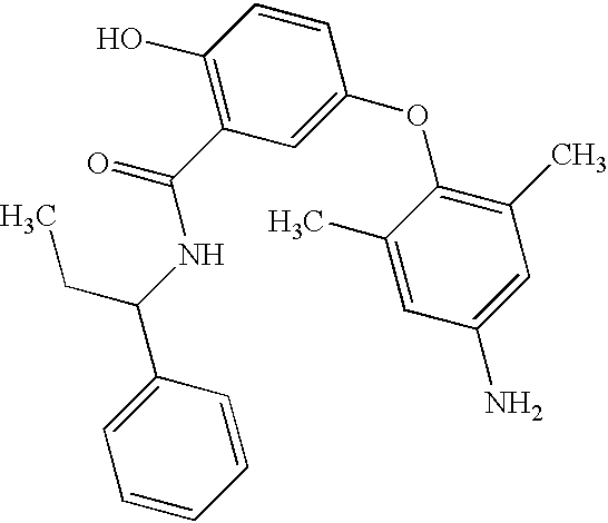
C1(O)=C(C(NC(C2=CC=CC=C2)CC)=O)C=C(OC2=C(C)C=C(N)C=C2C)C=C1
